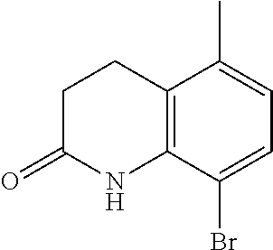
C12=C(C(Br)=CC=C1C)NC(=O)CC2
